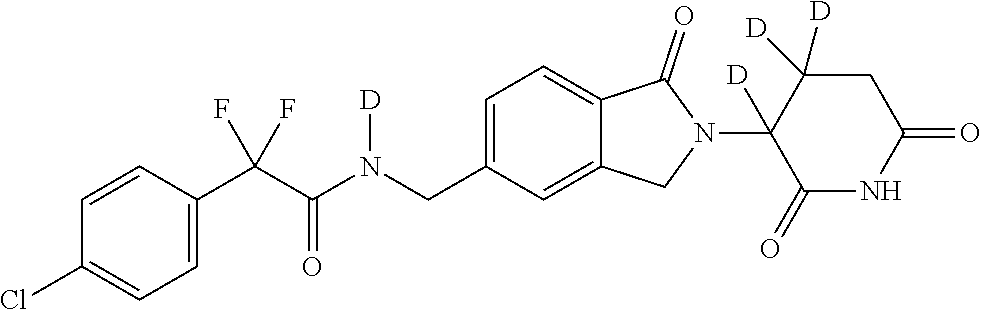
C1=CC(C(C(N(CC2=CC=C3C(=C2)CN(C2([D])C(=O)NC(=O)CC2([D])[D])C3=O)[D])=O)(F)F)=CC=C1Cl
